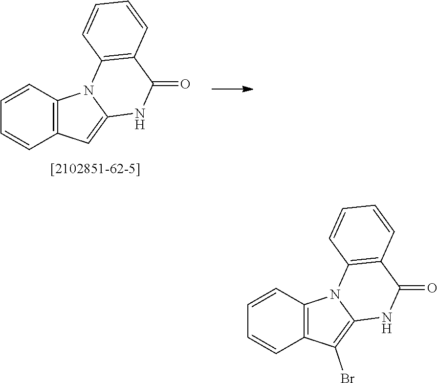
C1=CC2=C(C=C1)C=C1N2C2=C(C(=O)N1)C=CC=C2.C1=CC2=C(C=C1)C(Br)=C1N2C2=C(C(=O)N1)C=CC=C2
